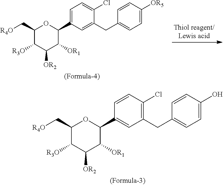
C1(C[R4O])C([R3O])C([OR2])C([OR1])C(C2=CC(CC3=CC=C(O)C=C3)=C(Cl)C=C2)O1.C1(C[R4O])C([R3O])C([OR2])C([OR1])C(C2=CC=C(Cl)C(CC3=CC=C([OR5])C=C3)=C2)O1
